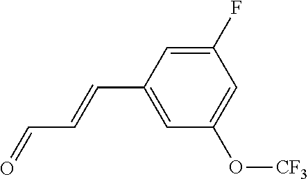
C1=C(C=CC=O)C=C(F)C=C1O[CF3]
